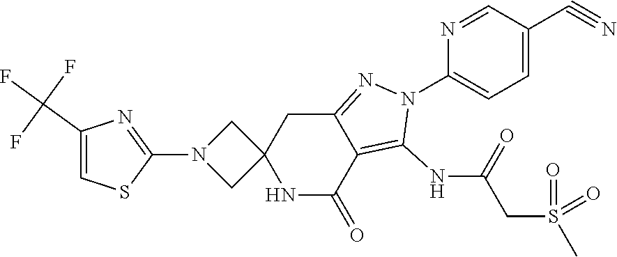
C1(N2CC3(C2)NC(=O)C2=C(NC(CS(C)(=O)=O)=O)N(C4=CC=C(C#N)C=N4)N=C2C3)=NC(C(F)(F)F)=CS1
